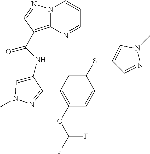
N12C(=C(C(NC3=CN(C)N=C3C3=C(OC(F)F)C=CC(SC4=CN(C)N=C4)=C3)=O)C=N1)N=CC=C2
